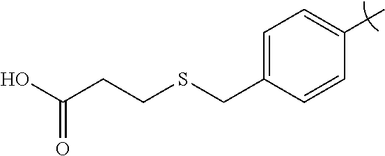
C1=C(CSCCC(O)=O)C=CC(C)=C1
